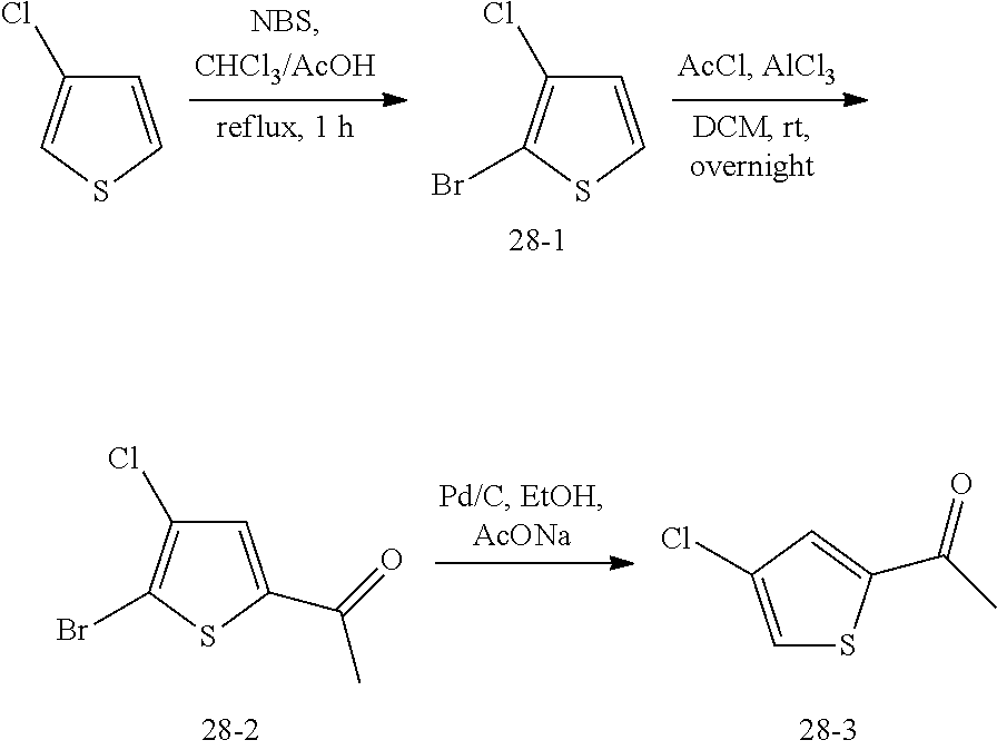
C1=CSC=C1Cl.C1=CSC(Br)=C1Cl.C1=C(C(=O)C)SC(Br)=C1Cl.C1=C(Cl)C=C(C(C)=O)S1
